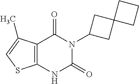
C12=C(NC(=O)N(C3CC4(C3)CCC4)C1=O)SC=C2C
